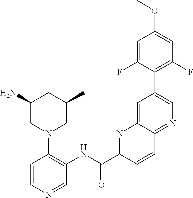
C1=C(F)C(C2=CN=C3C(=C2)N=C(C(NC2=C(N4CC(C)CC(N)C4)C=CN=C2)=O)C=C3)=C(F)C=C1OC
